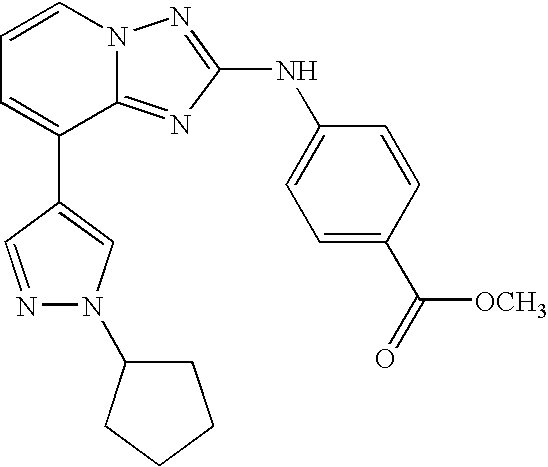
C1(C2=CC=CN3C2=NC(NC2=CC=C(C(=O)[OCH3])C=C2)=N3)=CN(C2CCCC2)N=C1
